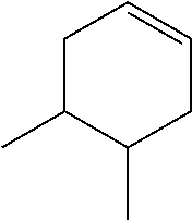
C1C(C)C(C)CC=C1
